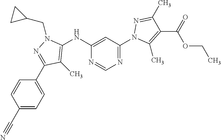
C1(NC2=C(C)C(C3=CC=C(C#N)C=C3)=NN2CC2CC2)=CC(N2C(C)=C(C(OCC)=O)C(C)=N2)=NC=N1
